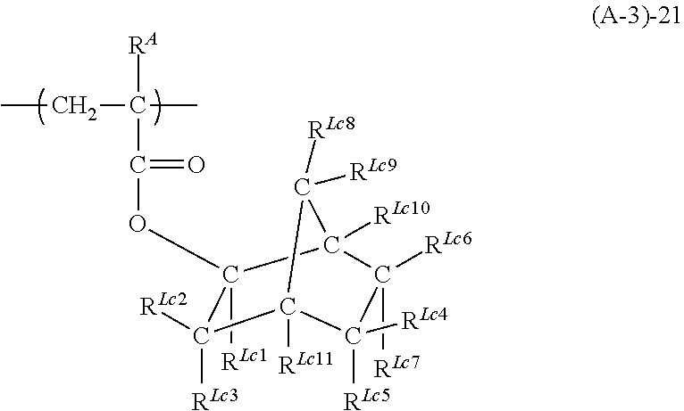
CCC(C)([RA])C(OC1([RLc1])C([RLc3])([RLc2])C2([RLc11])C([RLc4])([RLc5])C([RLc6])([RLc7])C1([RLc10])C2([RLc9])[RLc8])=O
